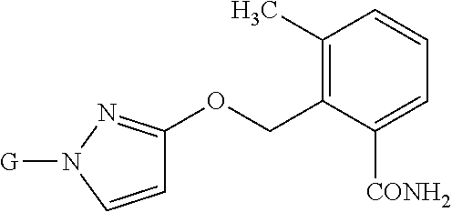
C1(C)=C(COC2=NN([G])C=C2)C([CONH2])=CC=C1
